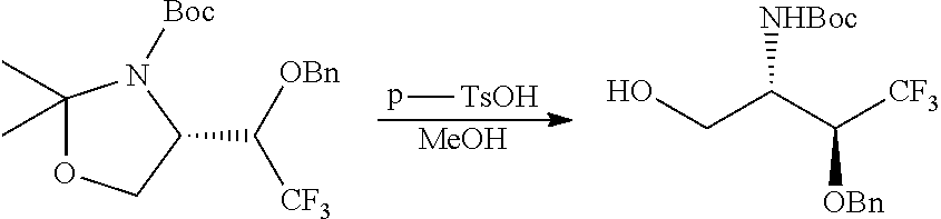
p[TsOH].[MeOH].C1(C)(C)OCC(C([CF3])[OBn])N1[Boc].OCC(C([CF3])[OBn])[NHBoc]
